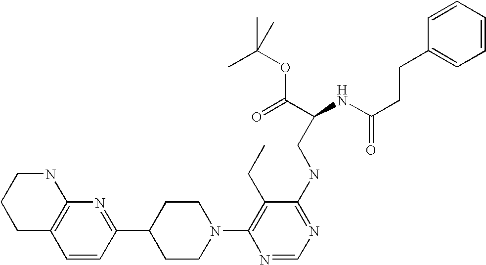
C1=CC(C2CCN(C3=C(CC)C(NCC(NC(CCC4=CC=CC=C4)=O)C(=O)OC(C)(C)C)=NC=N3)CC2)=NC2=C1CCCN2
